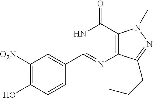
C1([O2N])=C(O)C=CC(C2=NC3=C(C(=O)N2)N(C)N=C3CCC)=C1
